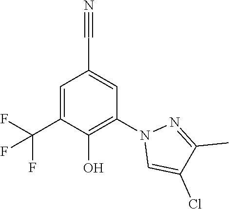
C1=C(C(F)(F)F)C(O)=C(N2C=C(Cl)C(C)=N2)C=C1C#N
